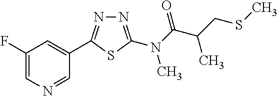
N1=C(N(C(C(CSC)C)=O)C)SC(C2=CC(F)=CN=C2)=N1
